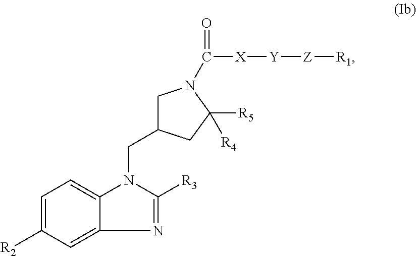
C1=C([R2])C=C2C(=C1)N(CC1CN(C(=O)[X][Y][Z][R1])C([R5])([R4])C1)C([R3])=N2
